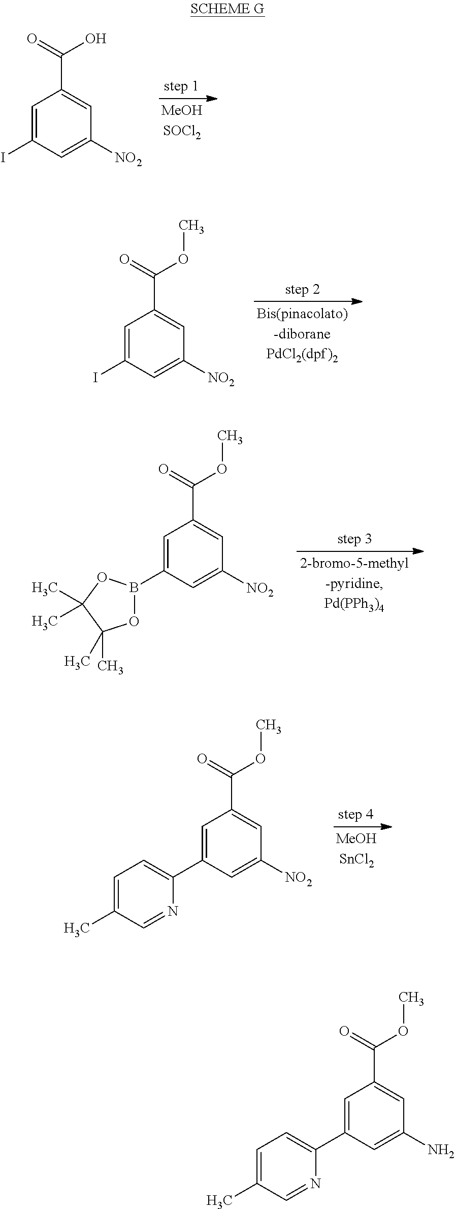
C1=C(I)C=C([NO2])C=C1C(=O)O.C1=C(I)C=C([NO2])C=C1C(=O)OC.C1=C(B2OC(C)(C)C(C)(C)O2)C=C([NO2])C=C1C(=O)OC.C1=C(C2=CC=C(C)C=N2)C=C([NO2])C=C1C(=O)OC.C1=C(C2=CC=C(C)C=N2)C=C(N)C=C1C(=O)OC
